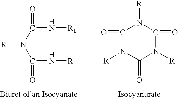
[R]N(C(N[R])=O)C(N[R1])=O.C1(=O)N([R])C(=O)N([R])C(=O)N1[R]
